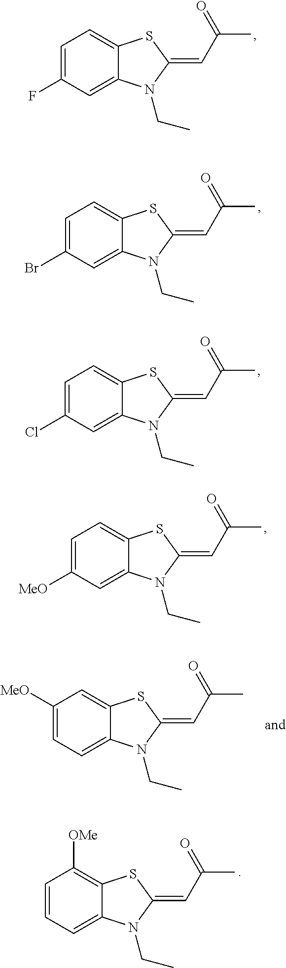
C1=C(F)C=C2C(=C1)SC(=CC(C)=O)N2CC.C1=C(Br)C=C2C(=C1)SC(=CC(C)=O)N2CC.C1=C(Cl)C=C2C(=C1)SC(=CC(C)=O)N2CC.C1=C([MeO])C=C2C(=C1)SC(=CC(C)=O)N2CC.C1([MeO])=CC=C2C(=C1)SC(=CC(C)=O)N2CC.C1=CC=C2C(=C1[OMe])SC(=CC(C)=O)N2CC
